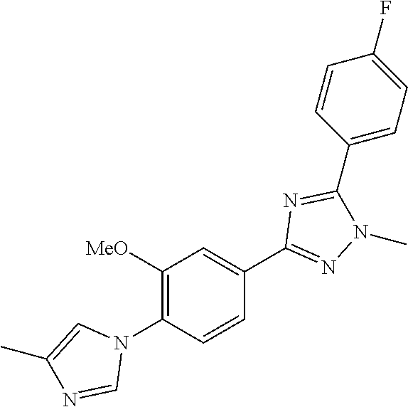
C1(N2C=C(C)N=C2)=C([MeO])C=C(C2=NN(C)C(C3=CC=C(F)C=C3)=N2)C=C1
